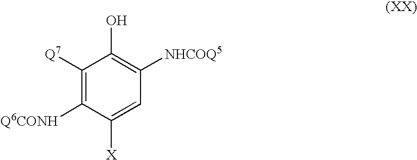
C1([Q7])=C([Q6CONH])C([X])=CC([NHCOQ5])=C1O
